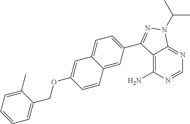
C1=NC(N)=C2C(=N1)N(C(C)C)N=C2C1=CC=C2C(=C1)C=CC(OCC1=CC=CC=C1C)=C2
